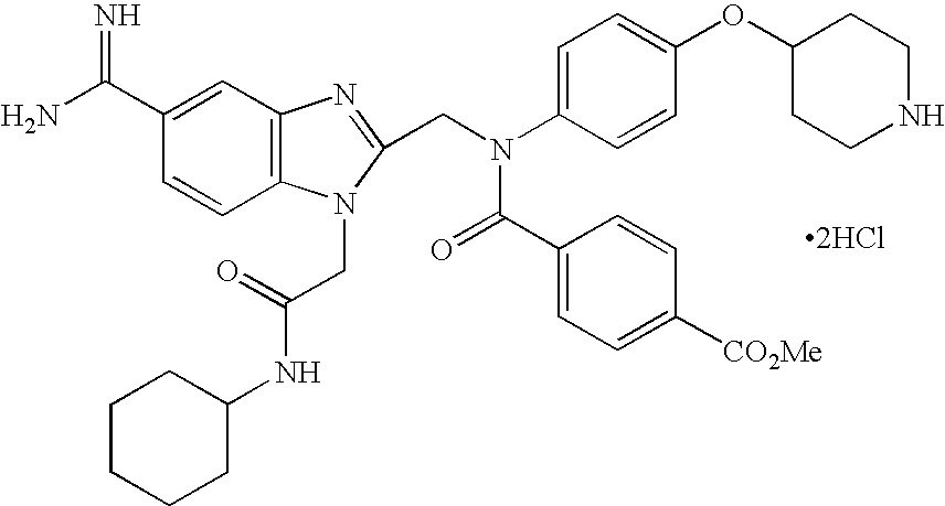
C1=CC2=C(C=C1C(N)=N)N=C(CN(C1=CC=C(OC3CCNCC3)C=C1)C(C1=CC=C([CO2Me])C=C1)=O)N2CC(NC1CCCCC1)=O.[2HCl]
